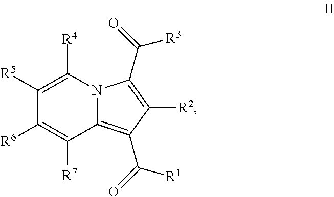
C1([R5])=C([R4])N2C(=C(C(=O)[R1])C([R2])=C2C(=O)[R3])C([R7])=C1[R6]
